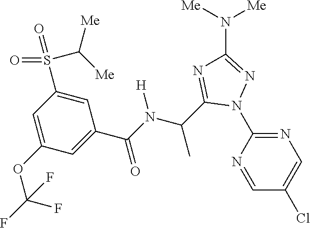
C1=NC(N2N=C(N([Me])[Me])N=C2C(C)N([H])C(=O)C2=CC(OC(F)(F)F)=CC(S(=O)(=O)C([Me])[Me])=C2)=NC=C1Cl
